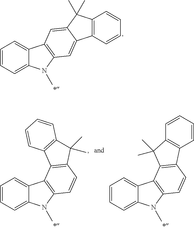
C1=CC=C2C(=C1)C1=C(N2C)C=C2C(=C1)C(C)(C)C1=C2C=CC=C1.C1=CC=C2C(=C1)C1=C(N2C)C=CC2=C1C1=C(C2(C)C)C=CC=C1.C1=CC=C2C(=C1)C1=C(N2C)C=CC2=C1C(C)(C)C1=C2C=CC=C1
